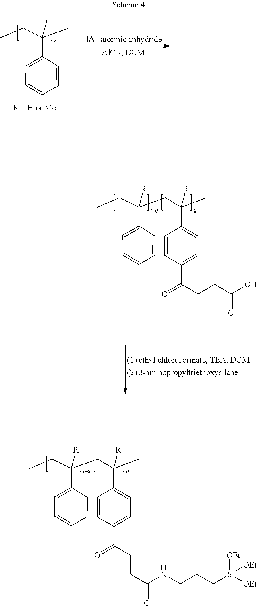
C1=CC(C(CC(C2=CC=CC=C2)(CC)[R])(C)[R])=CC=C1C(CCC(NCCC[Si]([OEt])([OEt])[OEt])=O)=O.C1(C(CC)(C)C)=CC=CC=C1.C1=CC(C(CC(C2=CC=CC=C2)(CC)[R])(C)[R])=CC=C1C(CCC(O)=O)=O
